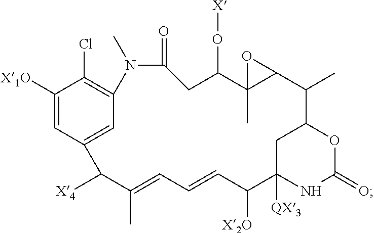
C1([X1O])=CC2=CC(=C1Cl)N(C)C(=O)CC(O[X])C1(C)C(C(C)C3CC([QX3])(C([X2O])C=CC=C(C)C2[X4])NC(=O)O3)O1
